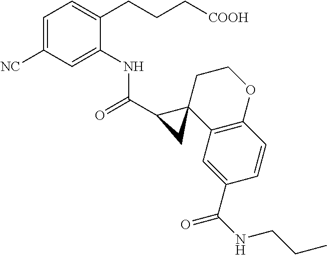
C1=C([NC])C=C(NC(=O)C2C3(C4=C(C=CC(C(=O)NCCC)=C4)OCC3)C2)C(CCC[COOH])=C1
